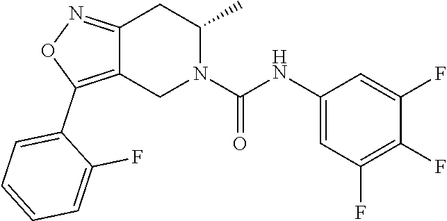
C12=NOC(C3=CC=CC=C3F)=C1CN(C(NC1=CC(F)=C(F)C(F)=C1)=O)C(C)C2
